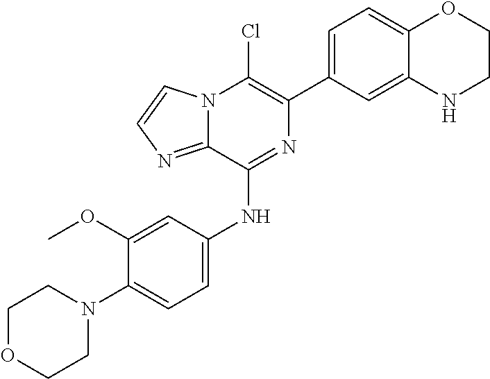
C1(C2=CC=C3C(=C2)NCCO3)=C(Cl)N2C(=NC=C2)C(NC2=CC=C(N3CCOCC3)C(OC)=C2)=N1
